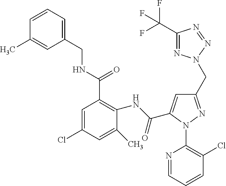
C1=CC=C(CNC(C2=C(NC(=O)C3=CC(CN4N=C(C(F)(F)F)N=N4)=NN3C3=C(Cl)C=CC=N3)C(C)=CC(Cl)=C2)=O)C=C1C
